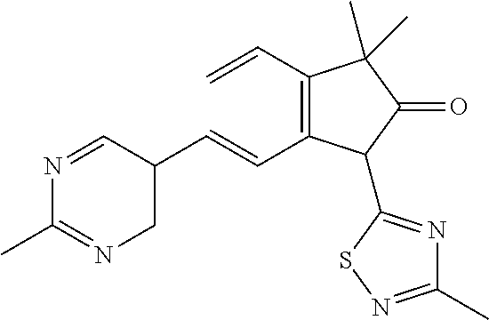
C=CC1=C(C=CC2C=NC(C)=NC2)C(C2=NC(C)=NS2)C(=O)C1(C)C
